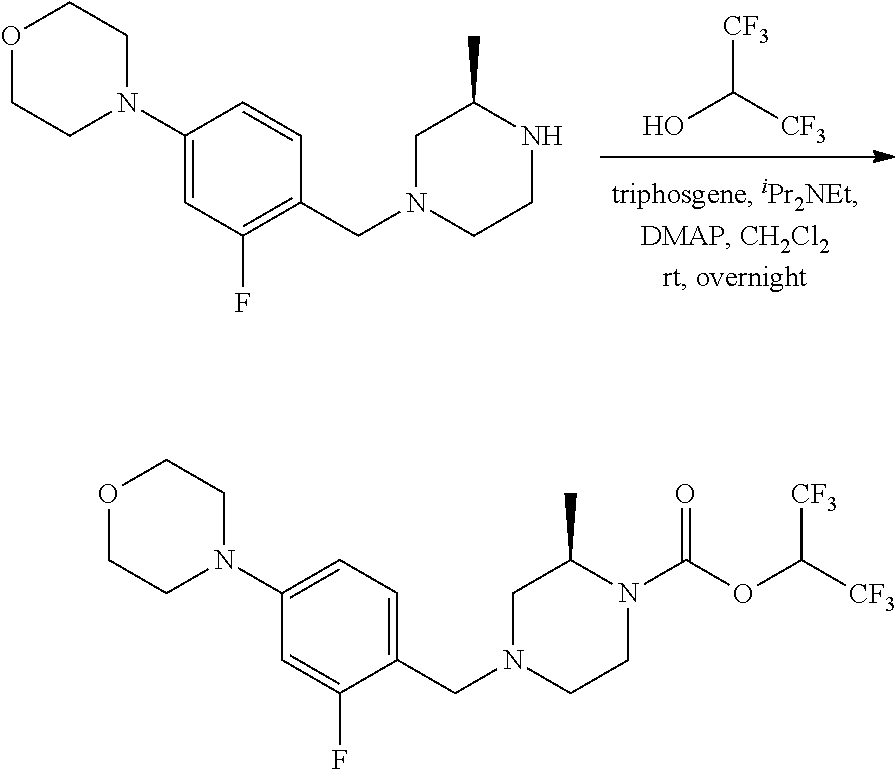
[CF3]C([CF3])O.C1(N2CCOCC2)=CC(F)=C(CN2CCNC(C)C2)C=C1.C1(N2CCOCC2)=CC=C(CN2CCN(C(OC([CF3])[CF3])=O)C(C)C2)C(F)=C1
